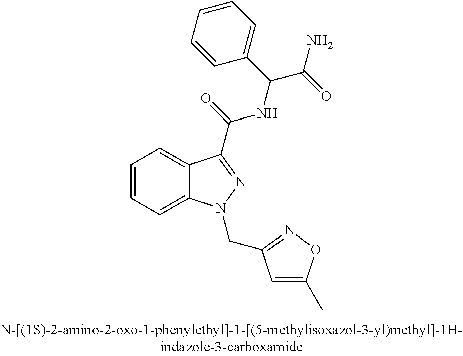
C1=CC=C2C(=C1)C(C(NC(C1=CC=CC=C1)C(=O)N)=O)=NN2CC1=NOC(C)=C1
